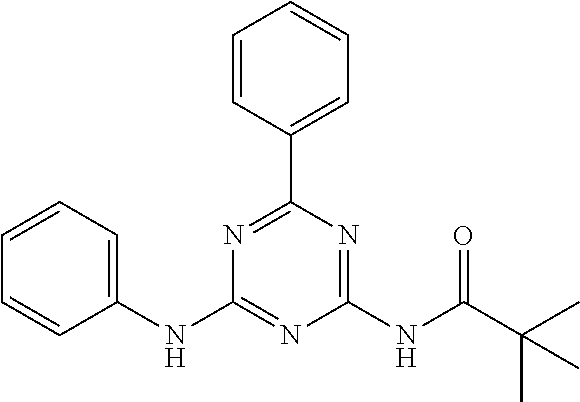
C1(NC2=NC(NC(C(C)(C)C)=O)=NC(C3=CC=CC=C3)=N2)=CC=CC=C1
